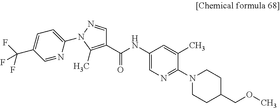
C1(C(NC2=CN=C(N3CCC(COC)CC3)C(C)=C2)=O)=C(C)N(C2=CC=C(C(F)(F)F)C=N2)N=C1
